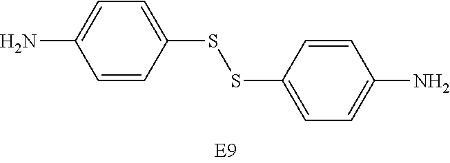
C1=C(SSC2=CC=C(N)C=C2)C=CC(N)=C1
